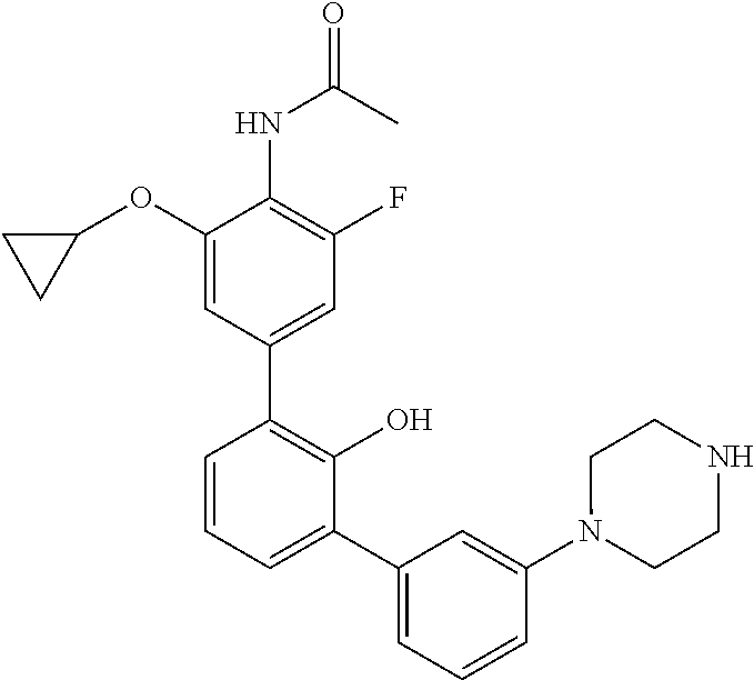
O=C(C)NC1=C(F)C=C(C2=C(O)C(C3=CC=CC(N4CCNCC4)=C3)=CC=C2)C=C1OC1CC1
